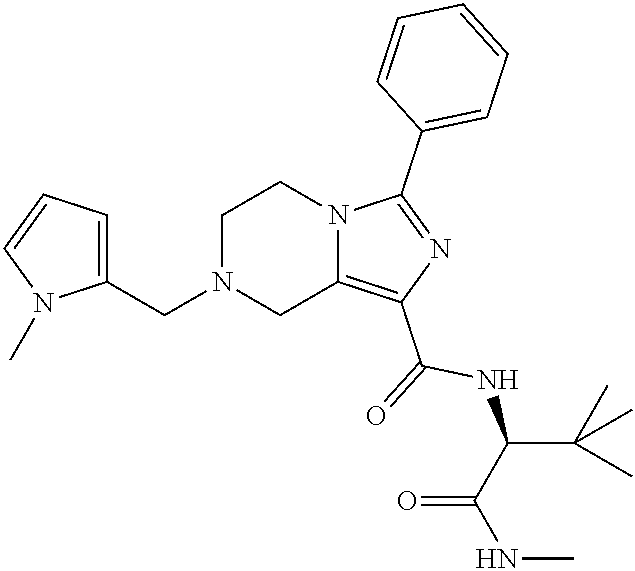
C1N(CC2=CC=CN2C)CC2=C(C(=O)NC(C(NC)=O)C(C)(C)C)N=C(C3=CC=CC=C3)N2C1
